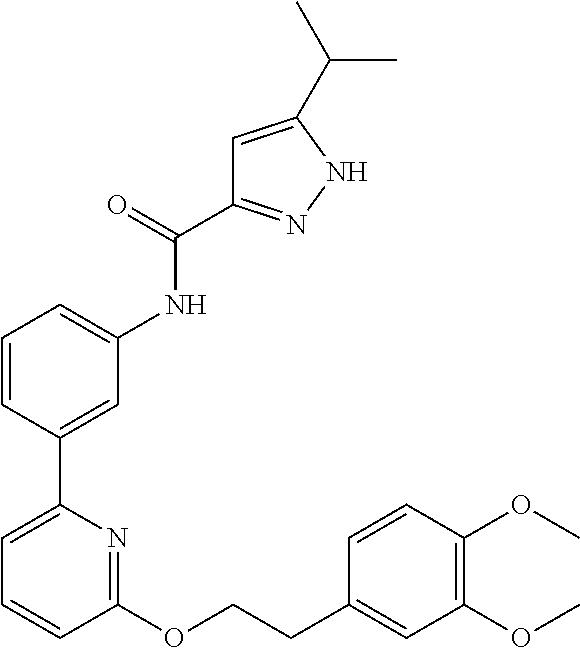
C1=CC(C2=CC=CC(OCCC3=CC(OC)=C(OC)C=C3)=N2)=CC(NC(C2=NNC(C(C)C)=C2)=O)=C1
